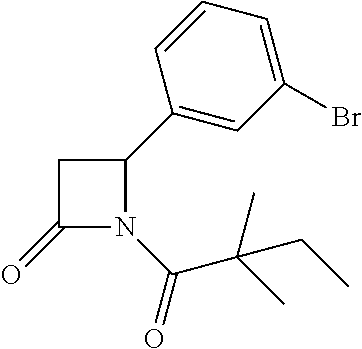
C1(=O)N(C(=O)C(C)(C)CC)C(C2=CC(Br)=CC=C2)C1
